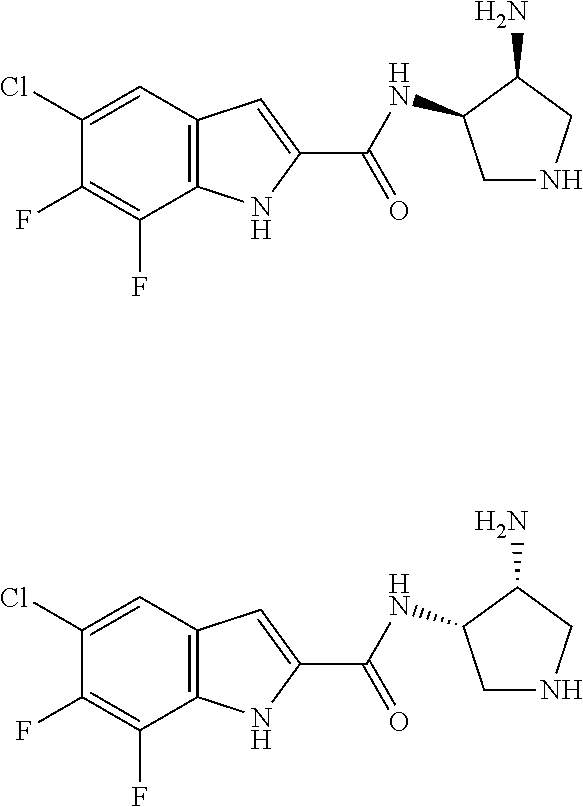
C12=C(C=C(Cl)C(F)=C1F)C=C(C(=O)NC1CNCC1N)N2.C12=C(C=C(Cl)C(F)=C1F)C=C(C(=O)NC1CNCC1N)N2
